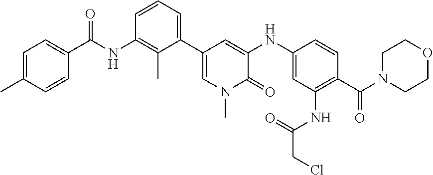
C1=C(C)C=CC(C(NC2=C(C)C(C3=CN(C)C(=O)C(NC4=CC(NC(=O)CCl)=C(C(N5CCOCC5)=O)C=C4)=C3)=CC=C2)=O)=C1
